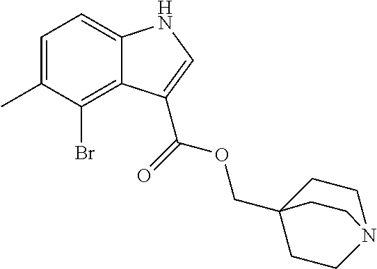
C12=C(Br)C(C)=CC=C1NC=C2C(=O)OCC12CCN(CC1)CC2
